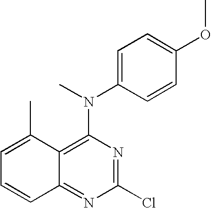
C1(Cl)=NC(N(C)C2=CC=C(OC)C=C2)=C2C(=N1)C=CC=C2C
